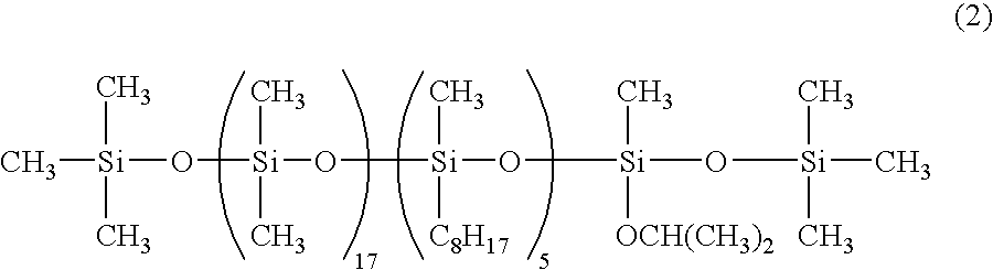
C[Si](O[Si](O[Si](O[Si](O[Si](C)(C)C)(C)[OCH(CH3)2])(C)[C8H17])(C)C)(C)C
